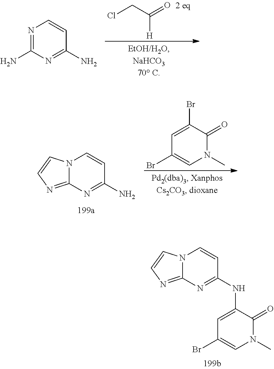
[H]C(CCl)=O.N1=C(N)N=C(N)C=C1.C1=C(Br)C(=O)N(C)C=C1Br.N12C(=NC=C1)N=C(N)C=C2.N12C(=NC=C1)N=C(NC1=CC(Br)=CN(C)C1=O)C=C2
